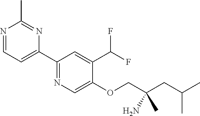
N1=CC=C(C2=NC=C(OCC(CC(C)C)(N)C)C(C(F)F)=C2)N=C1C
